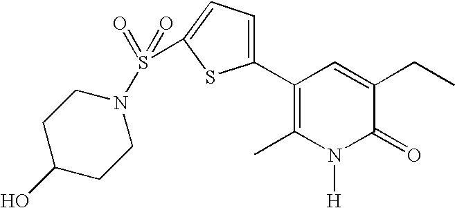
C1(C2=C(C)N([H])C(=O)C(CC)=C2)=CC=C(S(=O)(=O)N2CCC(O)CC2)S1
